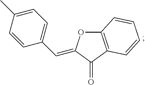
C12=C(C(=O)C(=CC3=CC=C(C)C=C3)O1)C=CC=C2
